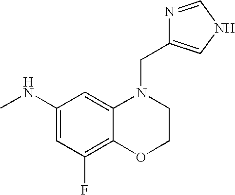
C1(NC)=CC(F)=C2C(=C1)N(CC1=CNC=N1)CCO2
